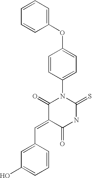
O=C1C(=CC2=CC(O)=CC=C2)C(=O)NC(=S)N1C1=CC=C(OC2=CC=CC=C2)C=C1
